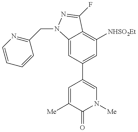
C12=CC(C3=CN([Me])C(=O)C([Me])=C3)=CC([NHSO2Et])=C1C(F)=NN2CC1=NC=CC=C1
